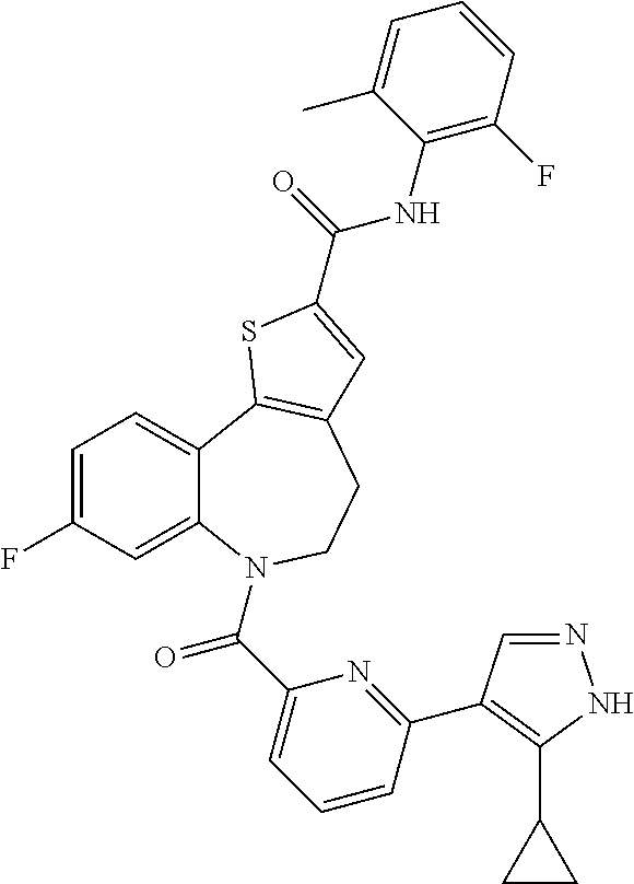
C1=C(F)C=C2C(=C1)C1=C(CCN2C(C2=CC=CC(C3=C(C4CC4)NN=C3)=N2)=O)C=C(C(NC2=C(F)C=CC=C2C)=O)S1
